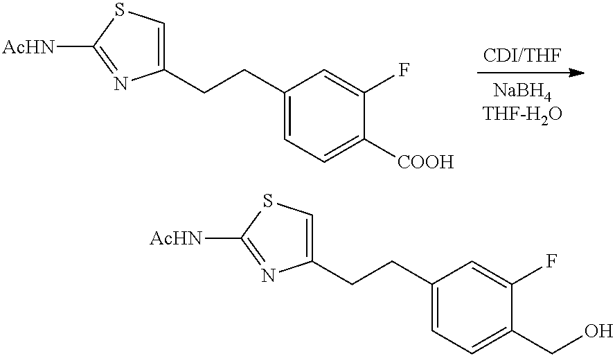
C1(CCC2=CC=C([COOH])C(F)=C2)=CSC([AcHN])=N1.C1(CCC2=CC=C(CO)C(F)=C2)=CSC([AcHN])=N1
